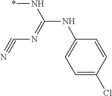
C1=C(Cl)C=CC(NC(N*)=NC#N)=C1
